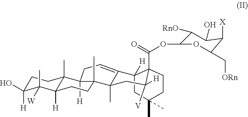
C1C([H])(O)C(C)([W])C2([H])C(C)(C1)C1([H])C(C)(C3(C)C(=CC1)C1([H])CC(C)(C)CCC1(C(=O)OC1C([RnO])C(O)C([X])C(C[ORn])O1)C([H])([V])C3)CC2
